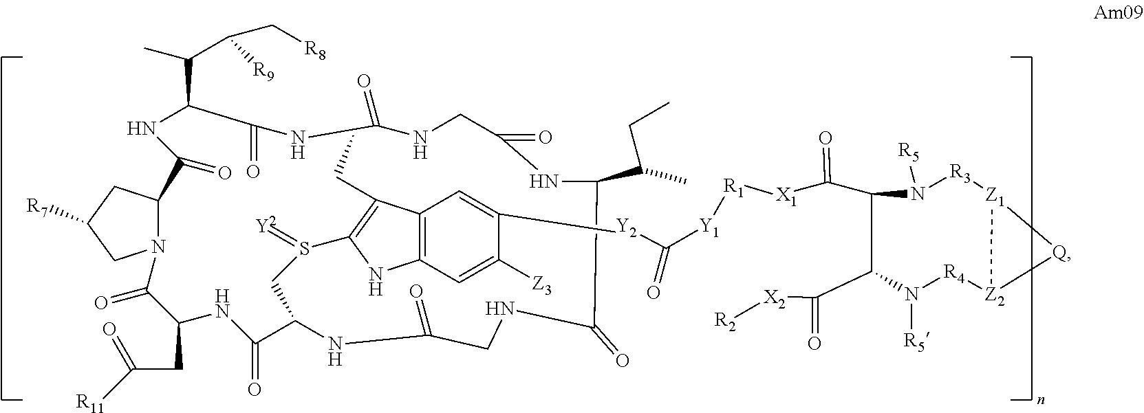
N12C(CC([R7])C1)C(=O)NC(C(C)C(C[R8])[R9])C(=O)NC(=O)NCC(=O)NC(C(CC)C)C(=O)NCC(=O)NC(CS(=[Y2])C1=C(CC)C3=C(C=C([Z3])C([Y2]C([Y1][R1][X1]C(=O)C4C(C([X2][R2])=O)N([R5])[R4][Z2]5[Z1]([R3]N4[R5])[Q]5)=O)=C3)N1)C(=O)NC(CC(=O)[R11])C2=O
